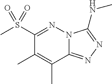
CS(C1=NN2C(=NN=C2NC)C(C)=C1C)(=O)=O
